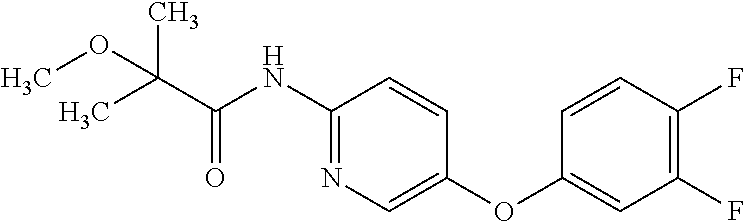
C(C(NC1=NC=C(OC2=CC(F)=C(F)C=C2)C=C1)=O)(C)(C)OC
